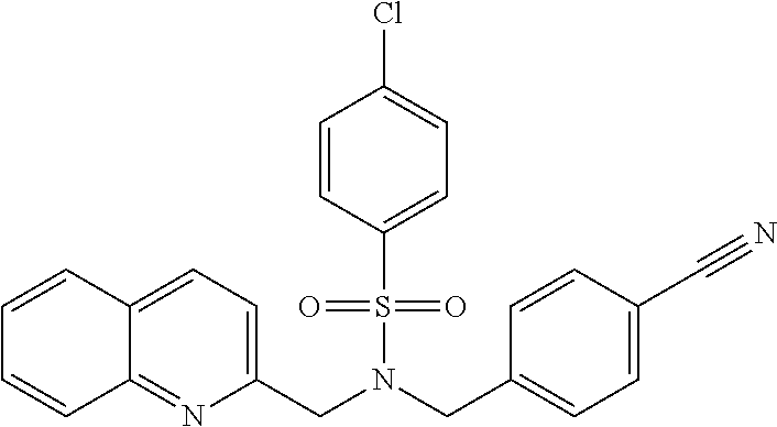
C1=CC(S(N(CC2=CC=C(C#N)C=C2)CC2=CC=C3C(=N2)C=CC=C3)(=O)=O)=CC=C1Cl
